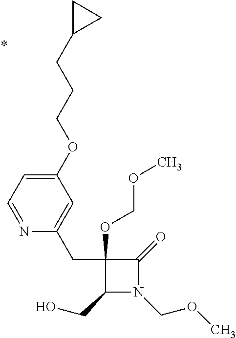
C1(CC2=CC(OCCCC3CC3)=CC=N2)(OCOC)C(CO)N(COC)C1=O
